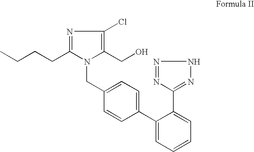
C1(CN2C(CCCC)=NC(Cl)=C2CO)=CC=C(C2=CC=CC=C2C2=NNN=N2)C=C1
